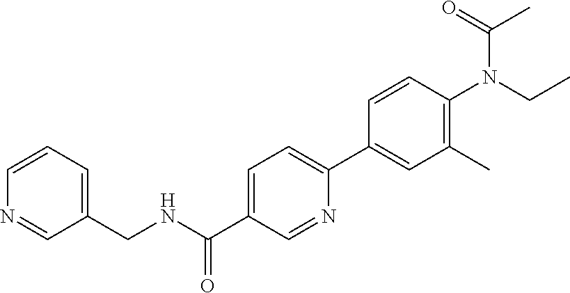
C1=CC=C(CNC(C2=CC=C(C3=CC(C)=C(N(CC)C(=O)C)C=C3)N=C2)=O)C=N1
